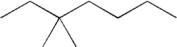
CCC(CCCC)(C)C
